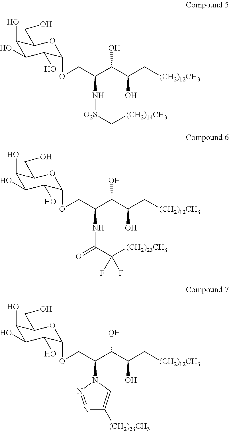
C1(O)C(O)C(O)C(OCC(C(C(C[(CH2)12CH3])O)O)N[O2S]C[(CH2)14CH3])OC1CO.C1(O)C(O)C(O)C(OCC(C(C(C[(CH2)12CH3])O)O)NC(C([(CH2)23CH3])(F)F)=O)OC1CO.C1(O)C(O)C(O)C(OCC(C(C(C[(CH2)12CH3])O)O)N2C=C([(CH2)23CH3])N=N2)OC1CO
